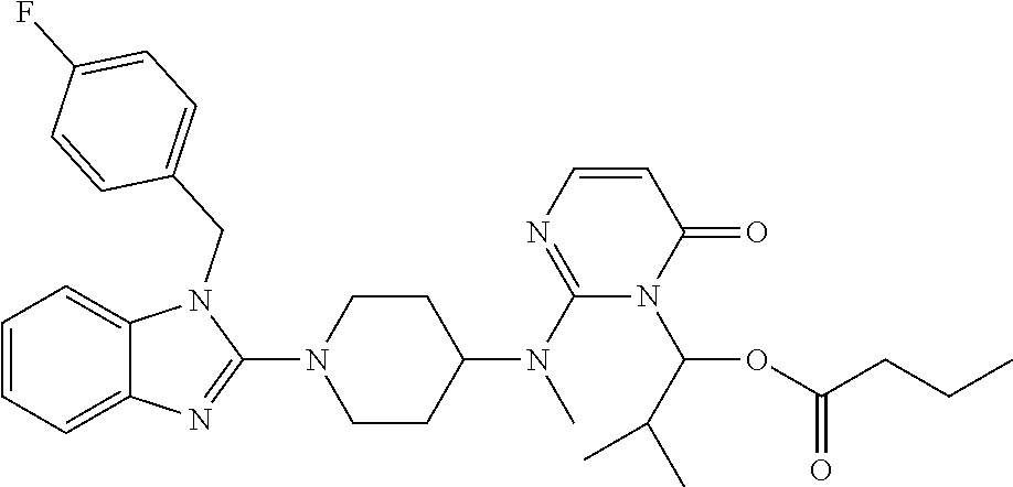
C1=CC=C2C(=C1)N(CC1=CC=C(F)C=C1)C(N1CCC(N(C3=NC=CC(=O)N3C(OC(=O)CCC)C(C)C)C)CC1)=N2
